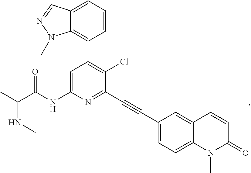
N(C(C)C(NC1=CC(C2=C3C(=CC=C2)C=NN3C)=C(Cl)C(C#CC2=CC=C3C(=C2)C=CC(=O)N3C)=N1)=O)C
